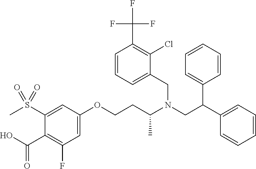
C1=C(OCCC(N(CC(C2=CC=CC=C2)C2=CC=CC=C2)CC2=CC=CC(C(F)(F)F)=C2Cl)C)C=C(S(C)(=O)=O)C(C(=O)O)=C1F
